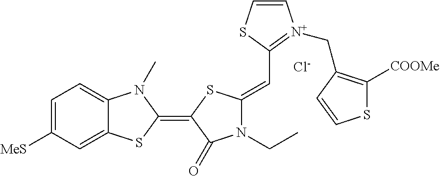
[Cl-].C1=C([MeS])C=C2C(=C1)N(C)C(=C1C(=O)N(CC)C(=CC3=[N+](CC4=C([COOMe])SC=C4)C=CS3)S1)S2
